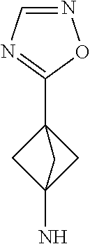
C12(N)CC(C3=NC=NO3)(C1)C2
